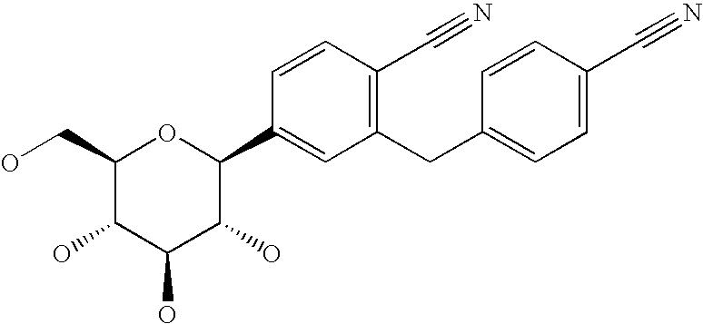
C1(CO)C(O)C(O)C(O)C(C2=CC(CC3=CC=C(C#N)C=C3)=C(C#N)C=C2)O1
